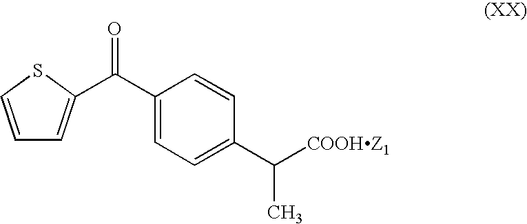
C1=CSC(C(C2=CC=C(C([COOHZ1])C)C=C2)=O)=C1
